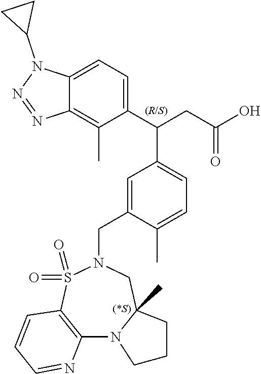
C1(C(CC(O)=O)C2=CC=C(C)C(CN3S(=O)(=O)C4=C(N5C(C)(C3)CCC5)N=CC=C4)=C2)=CC=C2C(=C1C)N=NN2C1CC1
